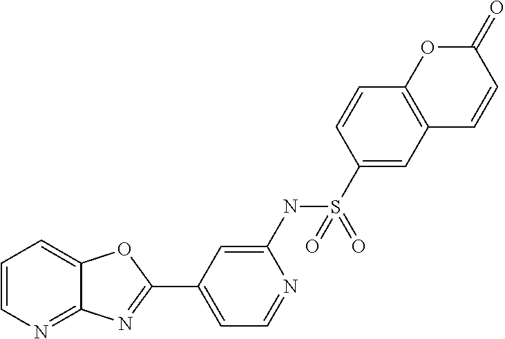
C1=CN=C2C(=C1)OC(C1=CC=NC(NS(C3=CC4=C(C=C3)OC(=O)C=C4)(=O)=O)=C1)=N2
